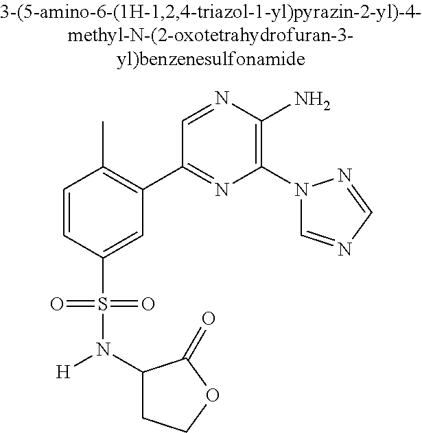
C1=CC(S(=O)(=O)N(C2CCOC2=O)[H])=CC(C2=NC(N3C=NC=N3)=C(N)N=C2)=C1C
